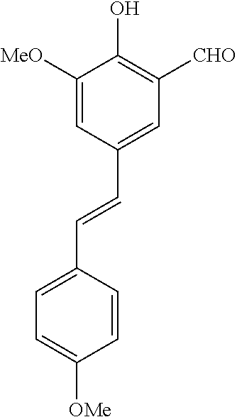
C1=C([MeO])C(O)=C([CHO])C=C1C=CC1=CC=C([OMe])C=C1
